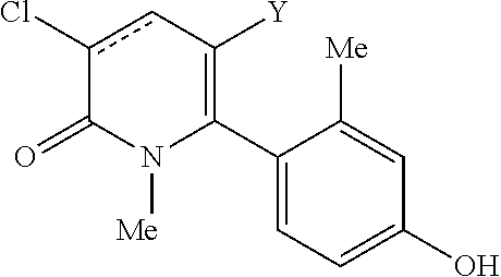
C1(C2=C([Y])cc(Cl)C(=O)N2[Me])=CC=C(O)C=C1[Me]
